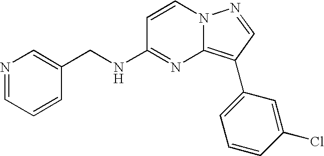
C1(CNC2=NC3=C(C4=CC=CC(Cl)=C4)C=NN3C=C2)=CN=CC=C1
